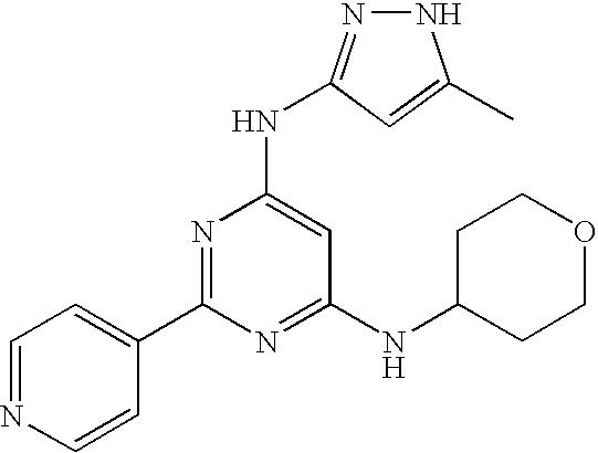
N1N=C(NC2=CC(NC3CCOCC3)=NC(C3=CC=NC=C3)=N2)C=C1C
